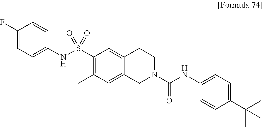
C1(NS(C2=C(C)C=C3C(=C2)CCN(C(NC2=CC=C(C(C)(C)C)C=C2)=O)C3)(=O)=O)=CC=C(F)C=C1
